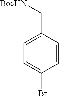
C1=C(Br)C=CC(C[BocHN])=C1
